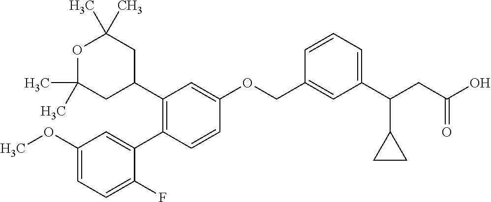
C1(OC)=CC=C(F)C(C2=C(C3CC(C)(C)OC(C)(C)C3)C=C(OCC3=CC(C(CC(O)=O)C4CC4)=CC=C3)C=C2)=C1
